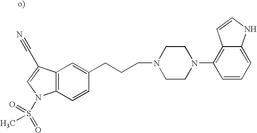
C12=C(C=CC(CCCN3CCN(C4=C5C(=CC=C4)NC=C5)CC3)=C1)N(S(=O)(C)=O)C=C2C#N
